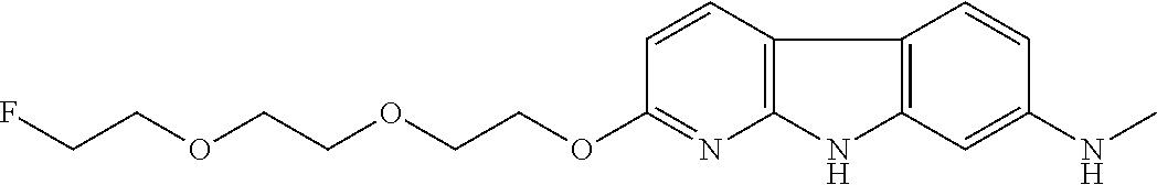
C1=CC2=C(N=C1OCCOCCOCCF)NC1=C2C=CC(NC)=C1
